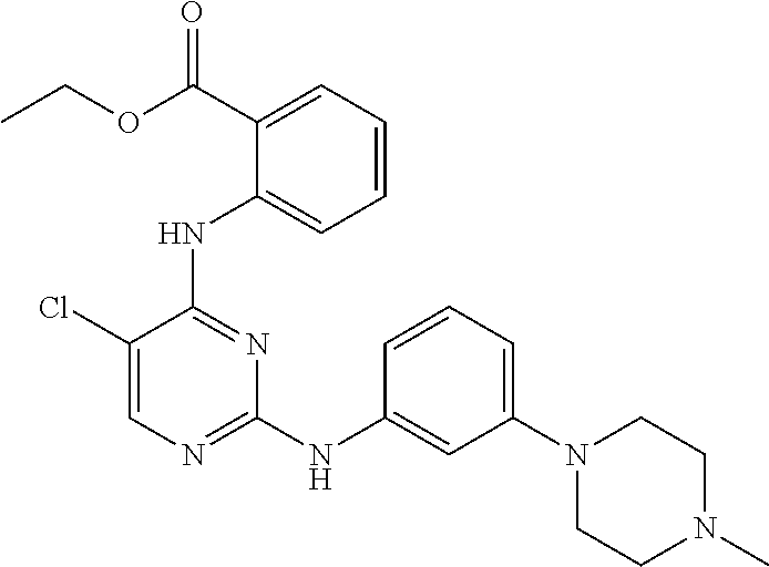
C1=CC=C(C(OCC)=O)C(NC2=NC(NC3=CC(N4CCN(C)CC4)=CC=C3)=NC=C2Cl)=C1
